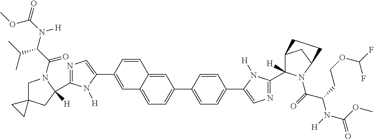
C1=C(C2=CN=C(C3([H])CC4(CN3C(=O)C(C(C)C)N([H])C(=O)OC)CC4)N2[H])C=CC2=CC(C3=CC=C(C4=CN=C(C5([H])C6CC(N5C(=O)C(CCOC(F)F)N([H])C(OC)=O)CC6)N4[H])C=C3)=CC=C12
